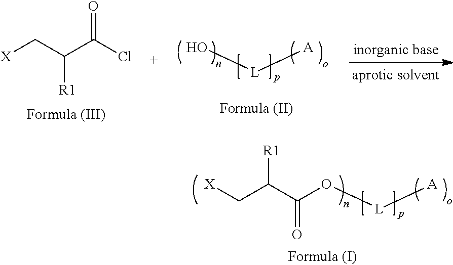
[X]CC(C(Cl)=O)[R1].[L]([A])O.[L]([A])OC(C(C[X])[R1])=O
